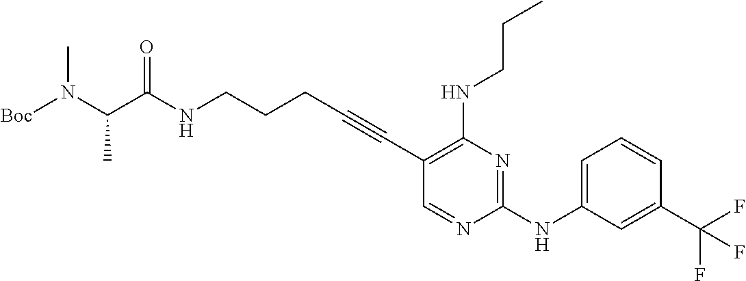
N(CCCC#CC1=C(NCCC)N=C(NC2=CC=CC(C(F)(F)F)=C2)N=C1)C(=O)C(N(C)[Boc])C
